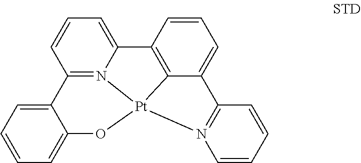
C12=N3C(=CC=C1)C1=C4C(=CC=C1)C1=N([Pt]34OC3=CC=CC=C23)C=CC=C1
